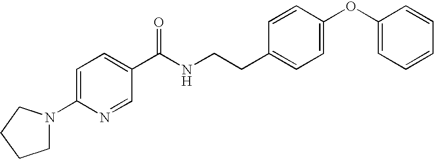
C1N(C2=CC=C(C(NCCC3=CC=C(OC4=CC=CC=C4)C=C3)=O)C=N2)CCC1
